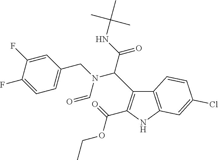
C(OCC)(=O)C1=C(C(C(NC(C)(C)C)=O)N(CC2=CC=C(F)C(F)=C2)C=O)C2=C(N1)C=C(Cl)C=C2
